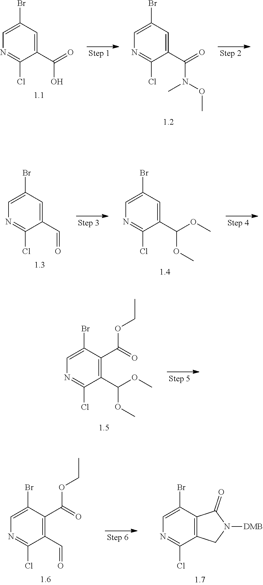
C1(C(=O)O)=CC(Br)=CN=C1Cl.C1(C(=O)N(OC)C)=CC(Br)=CN=C1Cl.C1(C=O)=CC(Br)=CN=C1Cl.C1(C(OC)OC)=CC(Br)=CN=C1Cl.C1(C(OC)OC)=C(C(=O)OCC)C(Br)=CN=C1Cl.C1(C=O)=C(C(=O)OCC)C(Br)=CN=C1Cl.C12=C(C(Br)=CN=C1Cl)C(=O)N([DMB])C2
